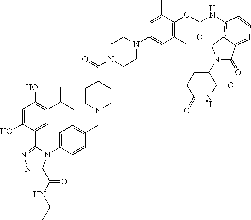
C1=C(O)C(C2=NN=C(C(NCC)=O)N2C2=CC=C(CN3CCC(C(=O)N4CCN(C5=CC(C)=C(OC(NC6=C7CN(C8CCC(=O)NC8=O)C(=O)C7=CC=C6)=O)C(C)=C5)CC4)CC3)C=C2)=CC(C(C)C)=C1O
